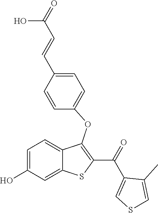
C1=C(O)C=C2C(=C1)C(OC1=CC=C(C=CC(=O)O)C=C1)=C(C(=O)C1=CSC=C1C)S2
